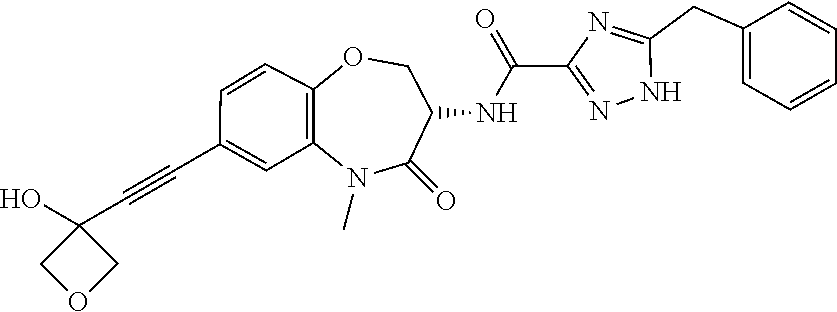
N1C(CC2=CC=CC=C2)=NC(C(NC2C(=O)N(C)C3=C(C=CC(C#CC4(O)COC4)=C3)OC2)=O)=N1
